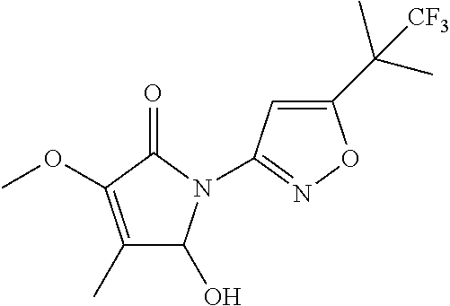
C1(C)=C(OC)C(=O)N(C2=NOC(C(C)(C)[CF3])=C2)C1O
